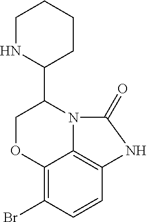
C12=C(Br)C=CC3=C1N(C(C1CCCCN1)CO2)C(=O)N3
